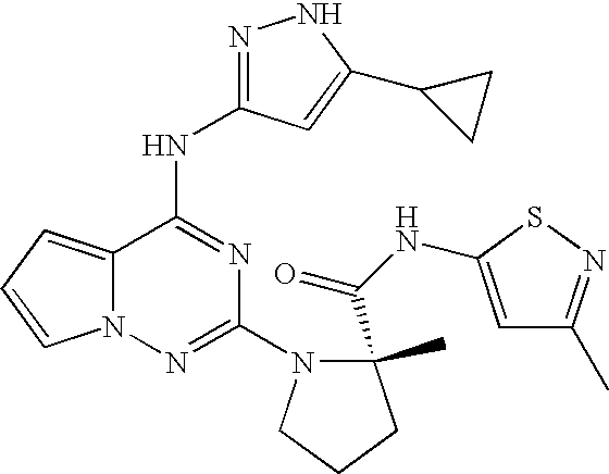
N1=C(NC2=NC(N3C(C(NC4=CC(C)=NS4)=O)(C)CCC3)=NN3C2=CC=C3)C=C(C2CC2)N1
